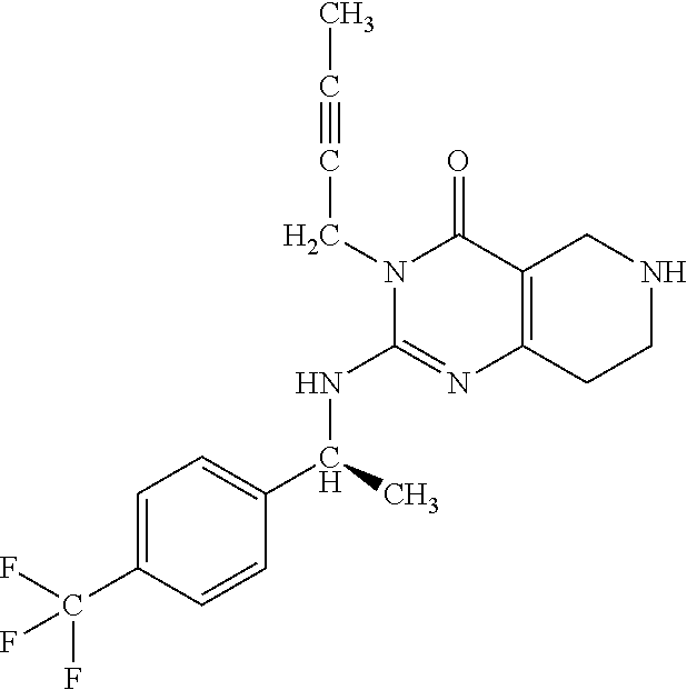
N(C1=NC2=C(C(=O)N1CC#CC)CNCC2)C(C1=CC=C(C(F)(F)F)C=C1)C
